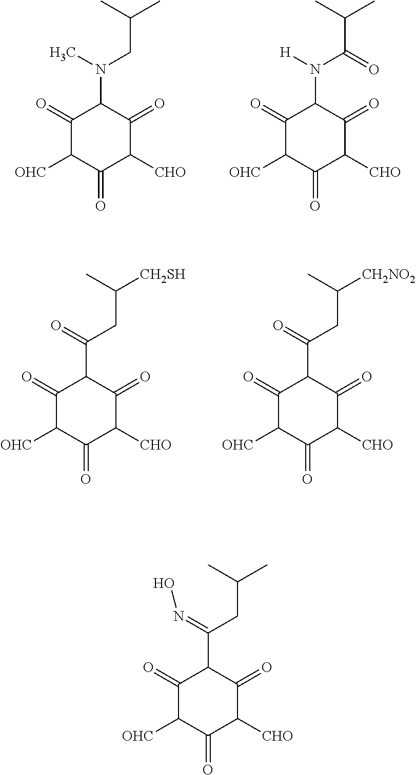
C1(=O)C([OHC])C(=O)C([CHO])C(=O)C1N(CC(C)C)C.C1(=O)C([OHC])C(=O)C([CHO])C(=O)C1N(C(C(C)C)=O)[H].C1(=O)C([OHC])C(=O)C([CHO])C(=O)C1C(CC([CH2SH])C)=O.C1(=O)C([OHC])C(=O)C([CHO])C(=O)C1C(CC([CH2NO2])C)=O.C1(=O)C([OHC])C(=O)C([CHO])C(=O)C1C(CC(C)C)=NO
